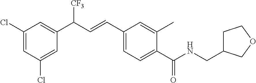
C1(Cl)=CC(Cl)=CC(C(C=CC2=CC=C(C(=O)NCC3CCOC3)C(C)=C2)[CF3])=C1
